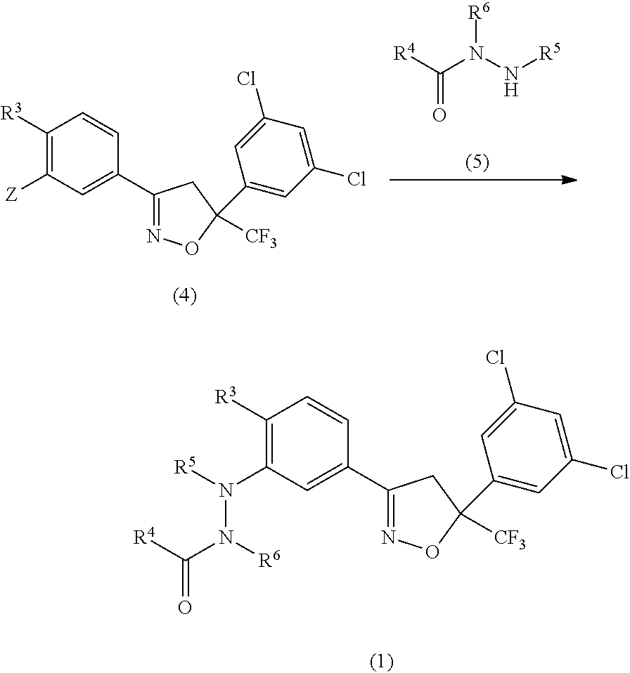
C1([R3])=C(N([R5])N([R6])C([R4])=O)C=C(C2=NOC(C3=CC(Cl)=CC(Cl)=C3)([CF3])C2)C=C1.O=C([R4])N(N[R5])[R6].C1([R3])=C([Z])C=C(C2=NOC(C3=CC(Cl)=CC(Cl)=C3)([CF3])C2)C=C1
